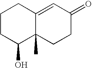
C1CC(O)C2(C)C(=CC(=O)CC2)C1
